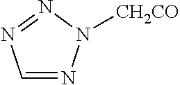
C1=NN([CH2CO])N=N1
